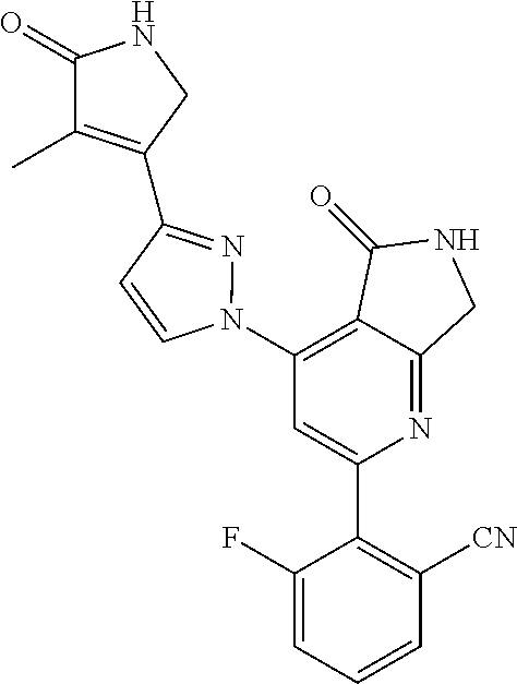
C1(N2N=C(C3=C(C)C(=O)NC3)C=C2)=C2C(=NC(C3=C([CN])C=CC=C3F)=C1)CNC2=O
